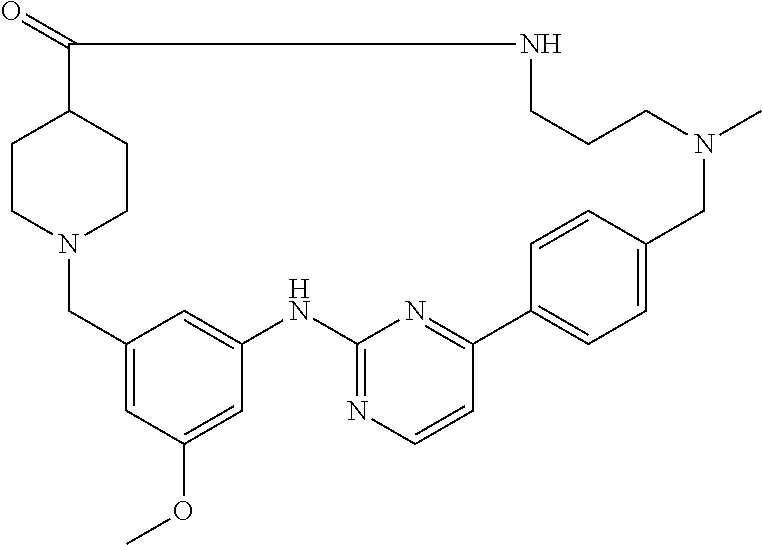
N12CC3=CC(OC)=CC(=C3)NC3=NC=CC(=N3)C3=CC=C(C=C3)CN(C)CCCNC(=O)C(CC1)CC2
